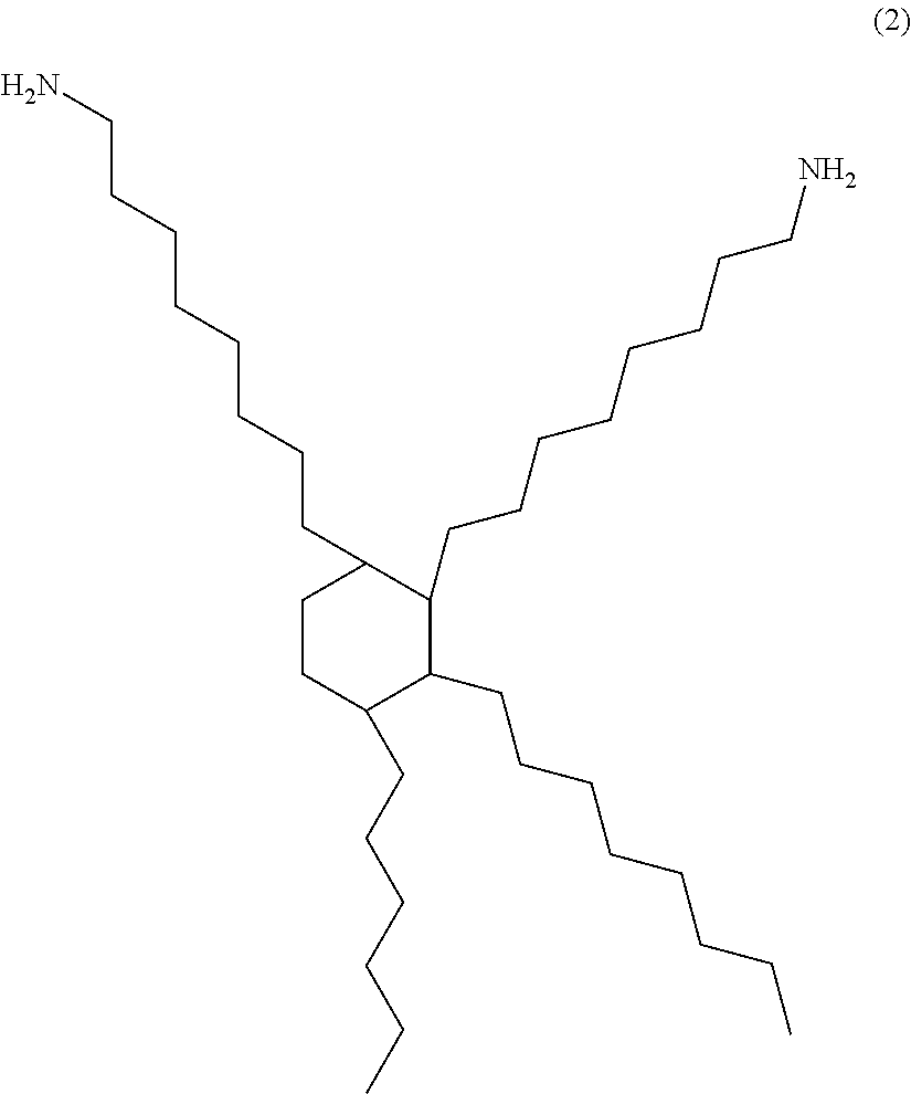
NCCCCCCCCC1CCC(CCCCCC)C(CCCCCCCC)C1CCCCCCCCN
